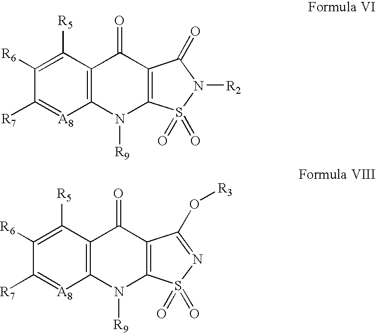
C12=C(C([R5])=C([R6])C([R7])=[A8]1)C(=O)C1=C(N2[R9])S(=O)(=O)N([R2])C1=O.C12=C(C([R5])=C([R6])C([R7])=[A8]1)C(=O)C1=C(N2[R9])S(=O)(=O)N=C1O[R3]
